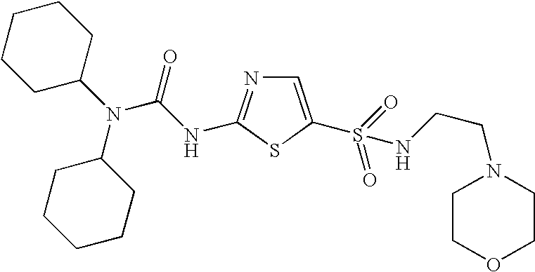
N(C1CCCCC1)(C1CCCCC1)C(NC1=NC=C(S(=O)(=O)NCCN2CCOCC2)S1)=O
